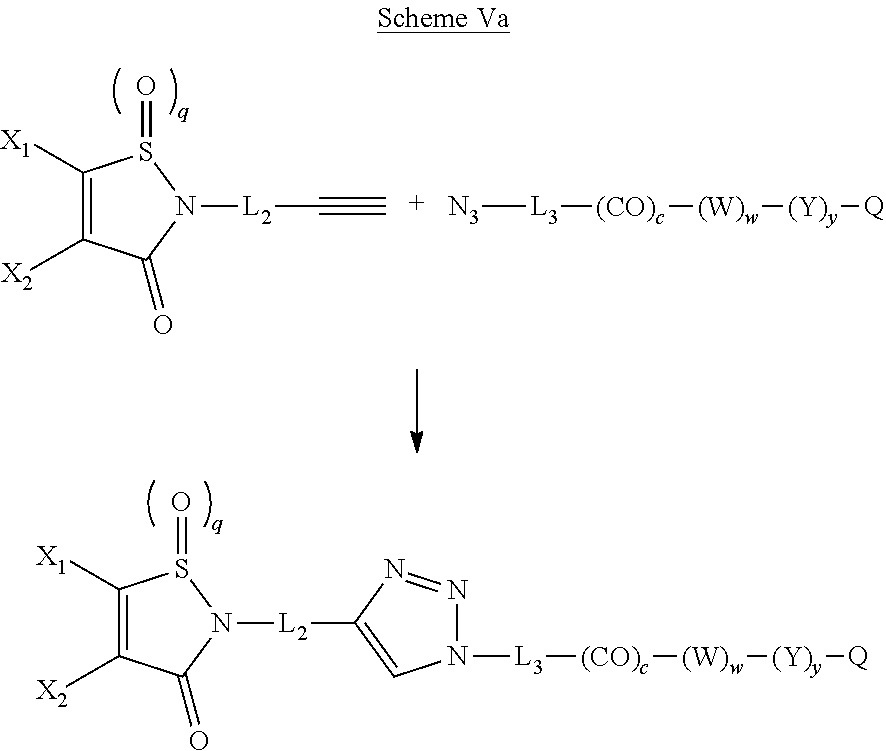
N1([L2]C2=CN([L3][(CO)c][(W)w][(Y)y][Q])N=N2)S(=O)C([X1])=C([X2])C1=O.N1([L2]C#C)S(=O)C([X1])=C([X2])C1=O.[N3][L3][(CO)c][(W)w][(Y)y][Q]
